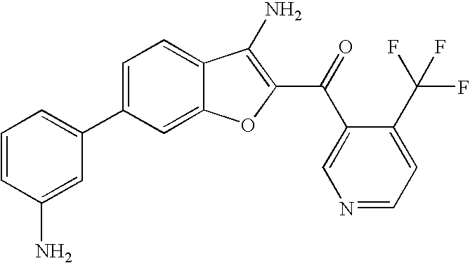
C1=CC(N)=CC(C2=CC=C3C(=C2)OC(C(C2=CN=CC=C2C(F)(F)F)=O)=C3N)=C1
